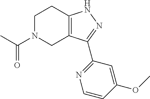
C1N(C(C)=O)CC2=C(C1)NN=C2C1=NC=CC(OC)=C1
